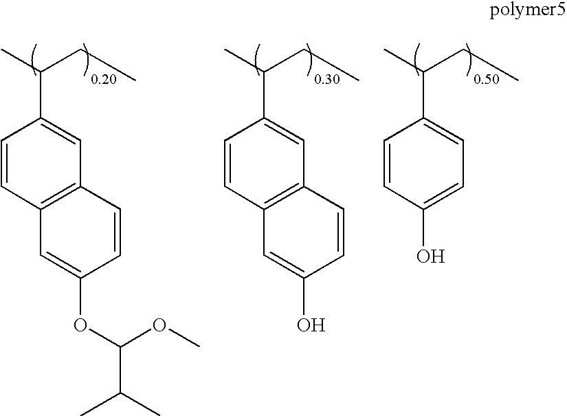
C12=C(C=CC(C(C)CC)=C1)C=C(O)C=C2.C1=C(O)C=CC(C(C)CC)=C1.C12=C(C=CC(C(C)CC)=C1)C=C(OC(OC)C(C)C)C=C2
